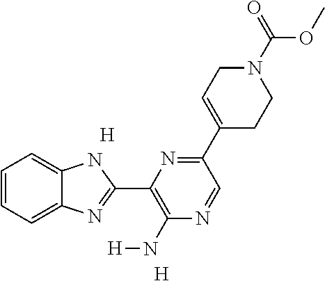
[H].[H].C1=CC=C2C(=C1)NC(C1=C(N[H])N=CC(C3=CCN(C(=O)OC)CC3)=N1)=N2
